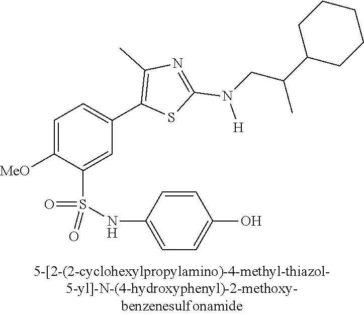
C1=C([MeO])C(S(NC2=CC=C(O)C=C2)(=O)=O)=CC(C2=C(C)N=C(N([H])CC(C3CCCCC3)C)S2)=C1
